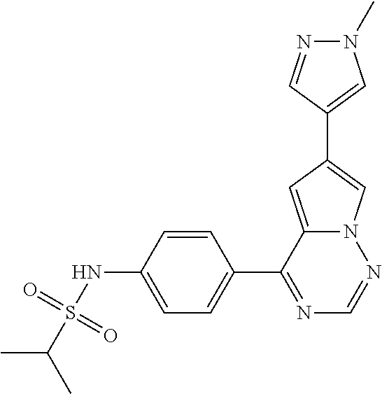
C12=CC(C3=CN(C)N=C3)=CN1N=CN=C2C1=CC=C(NS(C(C)C)(=O)=O)C=C1
